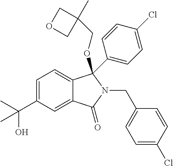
C1=C(C(C)(O)C)C=C2C(=C1)C(C1=CC=C(Cl)C=C1)(OCC1(C)COC1)N(CC1=CC=C(Cl)C=C1)C2=O
